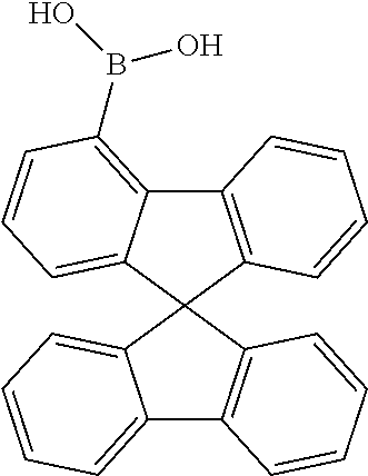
C12=C(C3(C4=CC=CC(B(O)O)=C14)C1=CC=CC=C1C1=C3C=CC=C1)C=CC=C2
